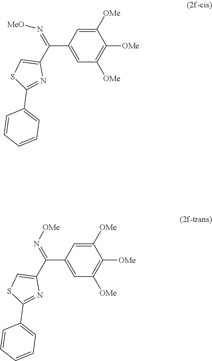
C1=C([OMe])C([OMe])=C([OMe])C=C1C(=N[MeO])C1=CSC(C2=CC=CC=C2)=N1.C1=C([OMe])C([OMe])=C([OMe])C=C1C(=N[OMe])C1=CSC(C2=CC=CC=C2)=N1
